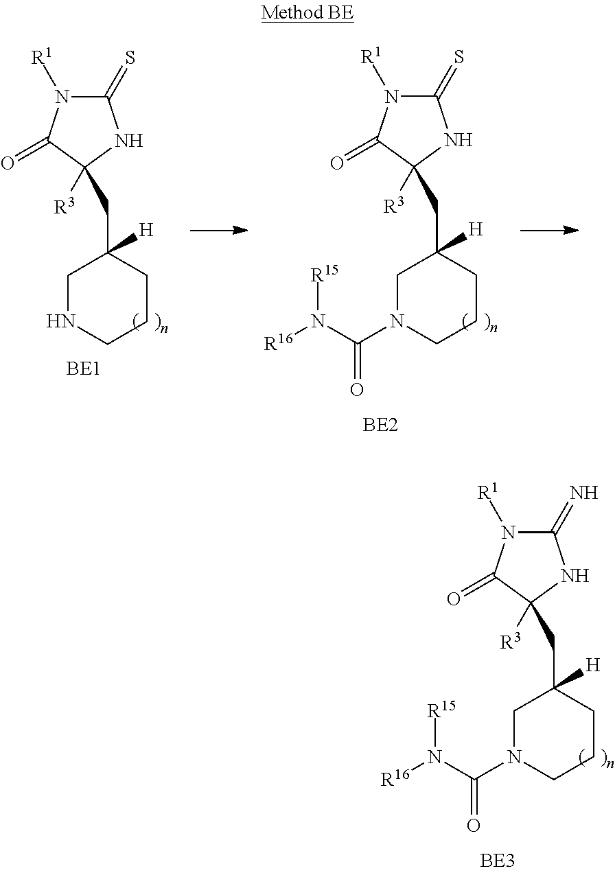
C1(=S)N([R1])C(=O)C([R3])(CC2([H])CNCCC2)N1.C1(=S)N([R1])C(=O)C([R3])(CC2([H])CN(C(N([R16])[R15])=O)CCC2)N1.C1(=N)N([R1])C(=O)C([R3])(CC2([H])CN(C(N([R16])[R15])=O)CCC2)N1
